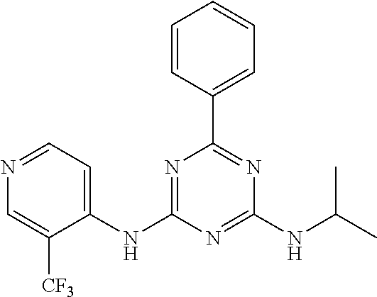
C1(NC2=NC(C3=CC=CC=C3)=NC(NC(C)C)=N2)=CC=NC=C1[CF3]
